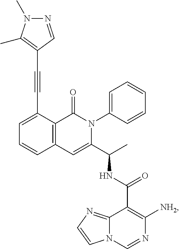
C(#CC1=CC=CC2=C1C(=O)N(C1=CC=CC=C1)C(C(C)NC(C1=C([NH2])N=CN3C1=NC=C3)=O)=C2)C1=C(C)N(C)N=C1
